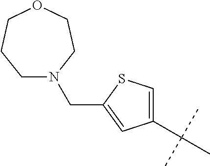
C1(C(C)(C)C)=CSC(CN2CCCOCC2)=C1
